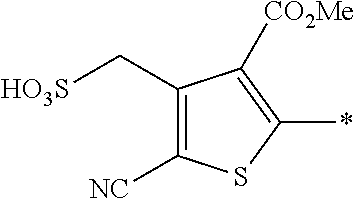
C1(C[HO3S])=C([NC])SC(*)=C1[CO2Me]
